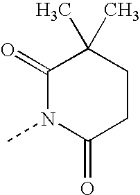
C1(=O)N(C)C(=O)CCC1(C)C
